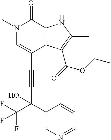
C(C1=CN(C)C(=O)C2=C1C(C(=O)OCC)=C(C)N2)#CC(C1=CN=CC=C1)(C(F)(F)F)O
